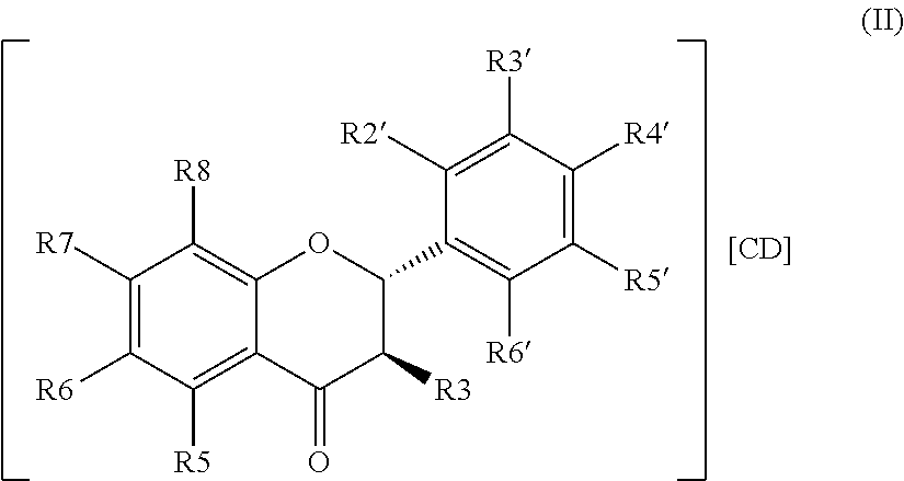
C1([R7])=C([R6])C([R5])=C2C(=C1[R8])OC(C1=C([R6])C([R5])=C([R4])C([R3])=C1[R2])C([R3])C2=O.[[CD]]
